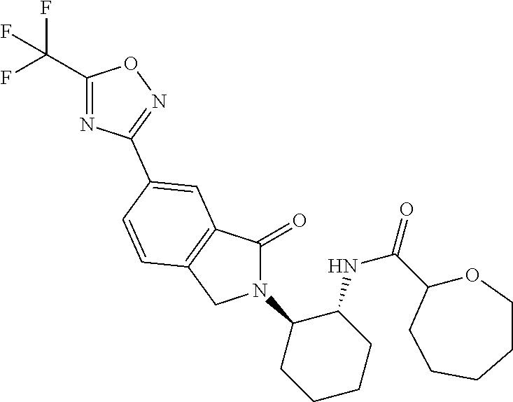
C1(=O)N(C2CCCCC2NC(C2OCCCCC2)=O)CC2=C1C=C(C1=NOC(C(F)(F)F)=N1)C=C2
